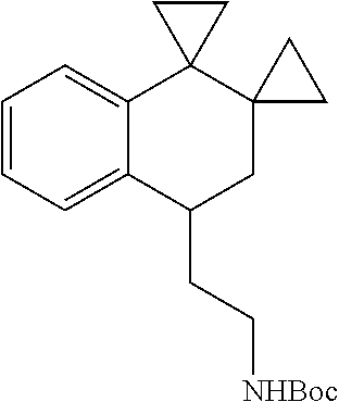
C1=CC=C2C(=C1)C1(C3(CC2CC[NHBoc])CC3)CC1
